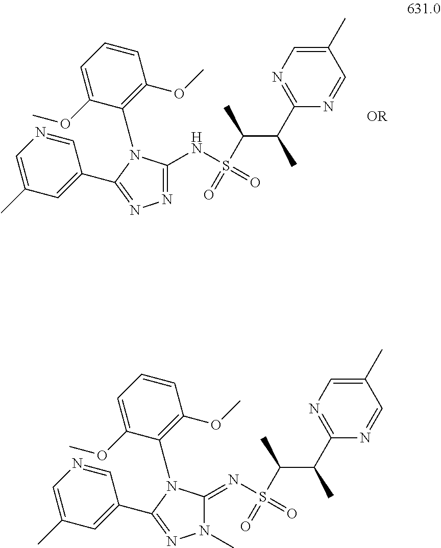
N(S(C(C)C(C)C1=NC=C(C)C=N1)(=O)=O)C1=NN=C(C2=CC(C)=CN=C2)N1C1=C(OC)C=CC=C1OC.N(S(C(C)C(C)C1=NC=C(C)C=N1)(=O)=O)=C1N(C)N=C(C2=CC(C)=CN=C2)N1C1=C(OC)C=CC=C1OC
